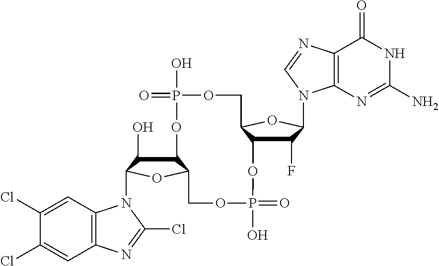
C12C(O)C(N3C4=C(C=C(Cl)C(Cl)=C4)N=C3Cl)OC1COP(O)(=O)OC1C(F)C(N3C4=C(C(=O)NC(N)=N4)N=C3)OC1COP(O)(=O)O2
